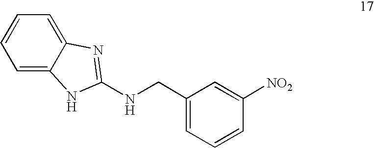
C1=C2C(=CC=C1)N=C(NCC1=CC=CC([NO2])=C1)N2
